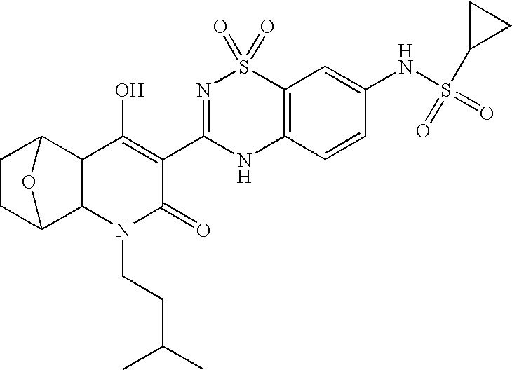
C1CC2C3C(C1O2)C(O)=C(C1=NS(=O)(=O)C2=C(N1)C=CC(NS(C1CC1)(=O)=O)=C2)C(=O)N3CCC(C)C
